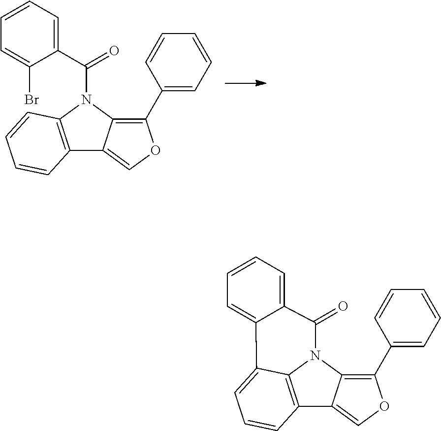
C12=C(N(C(C3=CC=CC=C3Br)=O)C3=C(C4=CC=CC=C4)OC=C13)C=CC=C2.C12=C3N(C4=C(C5=CC=CC=C5)OC=C14)C(=O)C1=CC=CC=C1C3=CC=C2
